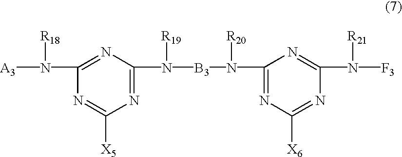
N1=C(N([B3]N([R20])C2=NC([X6])=NC(N([F3])[R21])=N2)[R19])N=C(N([A3])[R18])N=C1[X5]
